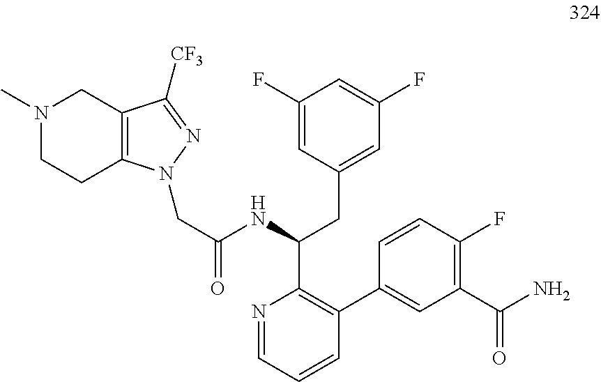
C(C(NC(CC1=CC(F)=CC(F)=C1)C1=C(C2=CC(C(N)=O)=C(F)C=C2)C=CC=N1)=O)N1C2=C(C([CF3])=N1)CN(C)CC2
